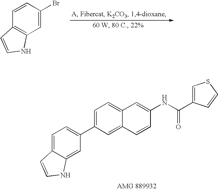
C12=C(C=C(Br)C=C1)NC=C2.C1=C2C(=CC=C1C1=CC=C3C(=C1)NC=C3)C=C(NC(=O)C1=CSC=C1)C=C2
